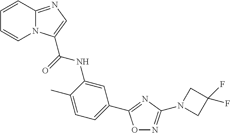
O1N=C(N2CC(F)(F)C2)N=C1C1=CC=C(C)C(NC(=O)C2=CN=C3N2C=CC=C3)=C1
